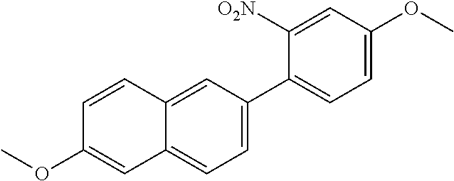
C1=C(OC)C=C([O2N])C(C2=CC=C3C(=C2)C=CC(OC)=C3)=C1
